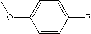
C1=CC(F)=CC=C1OC
